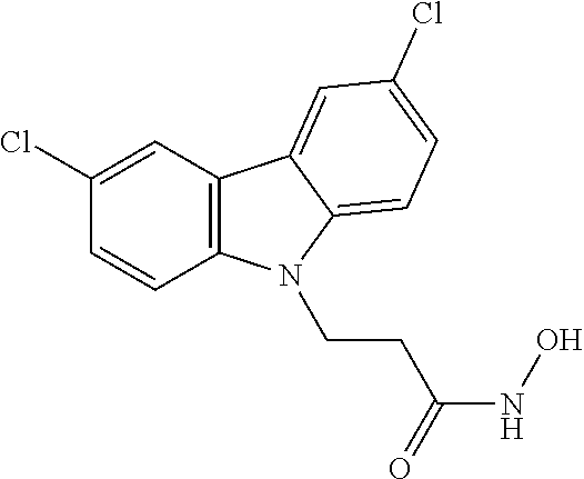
C12=C(C=C(Cl)C=C1)C1=CC(Cl)=CC=C1N2CCC(NO)=O
